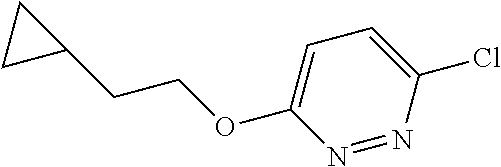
N1=NC(Cl)=CC=C1OCCC1CC1
